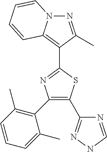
N1=C(C)C(C2=NC(C3=C(C)C=CC=C3C)=C(C3=NNC=N3)S2)=C2N1C=CC=C2
